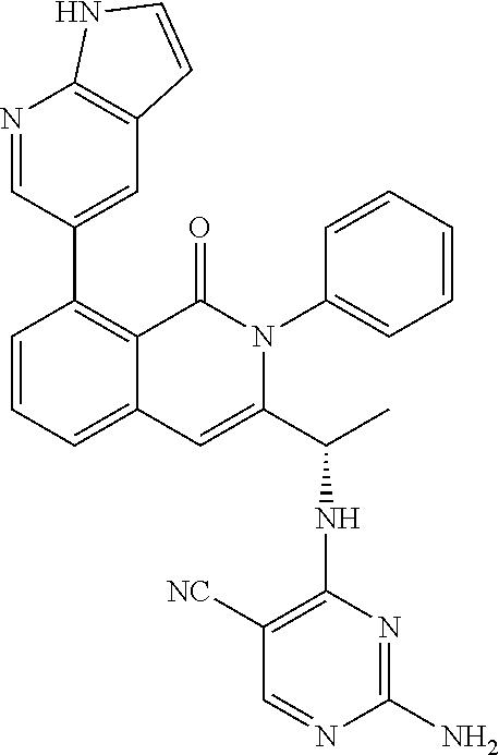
C1(C2=CC3=C(N=C2)NC=C3)=C2C(=CC=C1)C=C(C(C)NC1=C([NC])C=NC(N)=N1)N(C1=CC=CC=C1)C2=O
